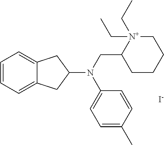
C1=CC=C2C(=C1)CC(N(CC1CCCC[N+]1(CC)CC)C1=CC=C(C)C=C1)C2.[I-]
